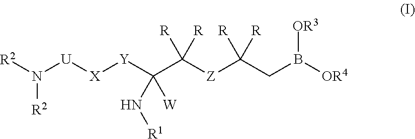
[R2]N([U][X][Y]C(C([Z]C(CB([OR4])[OR3])([R])[R])([R])[R])(N[R1])[W])[R2]
